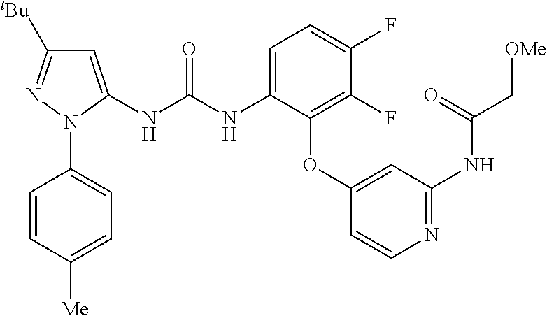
C1=C(NC(NC2=CC=C(F)C(F)=C2OC2=CC(NC(C[OMe])=O)=NC=C2)=O)N(C2=CC=C([Me])C=C2)N=C1[tBu]
